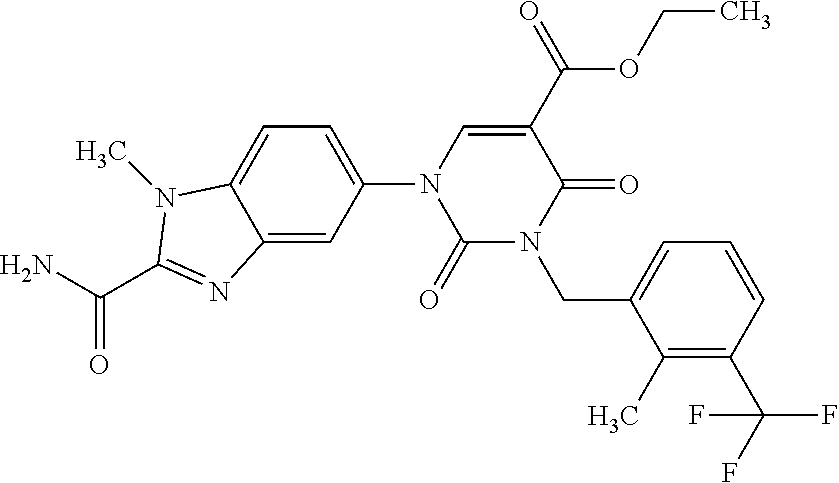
C1(=O)N(CC2=CC=CC(C(F)(F)F)=C2C)C(=O)C(C(=O)OCC)=CN1C1=CC=C2C(=C1)N=C(C(N)=O)N2C
